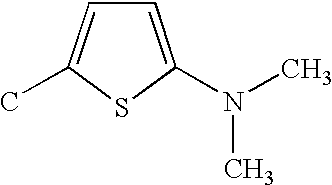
C1=C(C)SC(N(C)C)=C1
